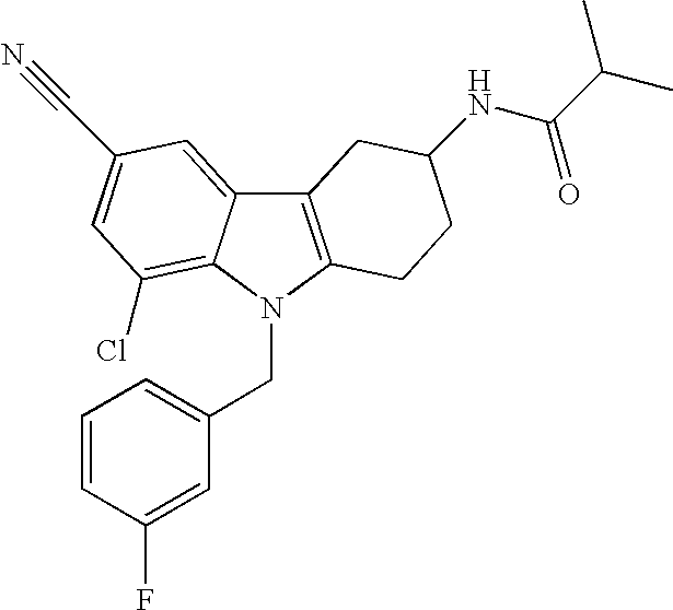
C12=C(N(CC3=CC=CC(F)=C3)C3=C(Cl)C=C(C#N)C=C13)CCC(NC(C(C)C)=O)C2
